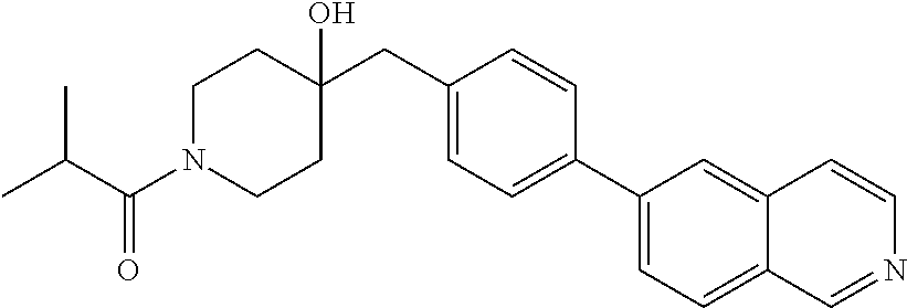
C1(CC2(O)CCN(C(C(C)C)=O)CC2)=CC=C(C2=CC=C3C(=C2)C=CN=C3)C=C1
